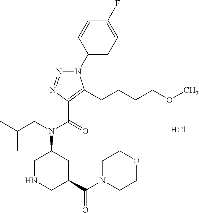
C1(N2N=NC(C(=O)N(CC(C)C)C3CNCC(C(=O)N4CCOCC4)C3)=C2CCCCOC)=CC=C(F)C=C1.Cl
